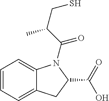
C1=CC=C2C(=C1)N(C(C(CS)C)=O)C(C(=O)O)C2
